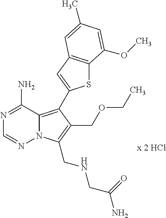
S1C2=C(C=C1C1=C3N(N=CN=C3N)C(CNCC(N)=O)=C1COCC)C=C(C)C=C2OC
